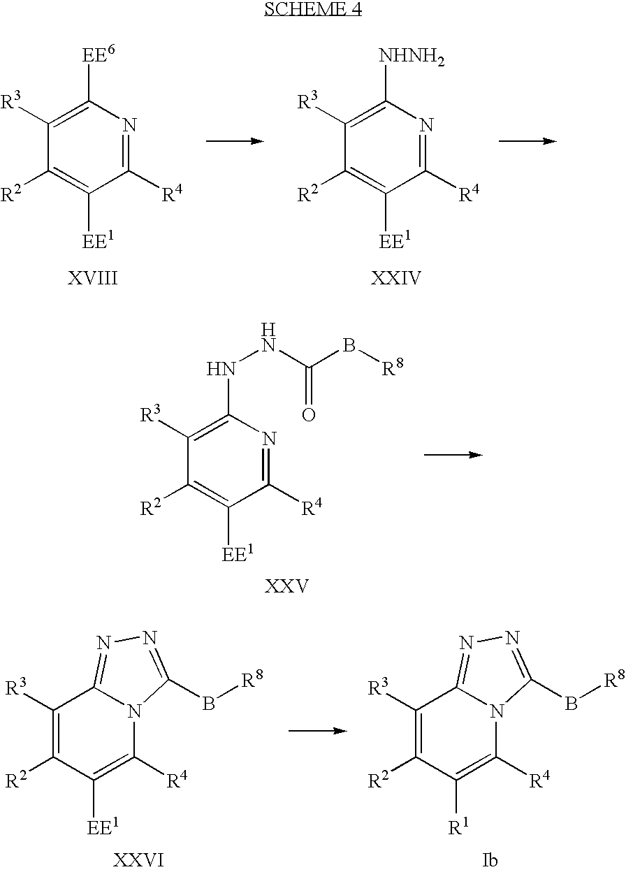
C1([EE1])=C([R2])C([R3])=C([EE6])N=C1[R4].C1([EE1])=C([R2])C([R3])=C([NHNH2])N=C1[R4].C1([EE1])=C([R2])C([R3])=C(NNC(B[R8])=O)N=C1[R4].C1([EE1])=C([R4])N2C(=NN=C2B[R8])C([R3])=C1[R2].C1([R1])=C([R4])N2C(=NN=C2B[R8])C([R3])=C1[R2]
